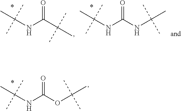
O=C(NC(C)(C)C)NC(C)(C)C.O=C(C(C)(C)C)NC(C)(C)C.O=C(OC(C)(C)C)NC(C)(C)C
